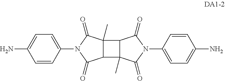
C1=CC(N2C(=O)C3C(C)(C2=O)C2C3(C)C(=O)N(C3=CC=C(N)C=C3)C2=O)=CC=C1N
